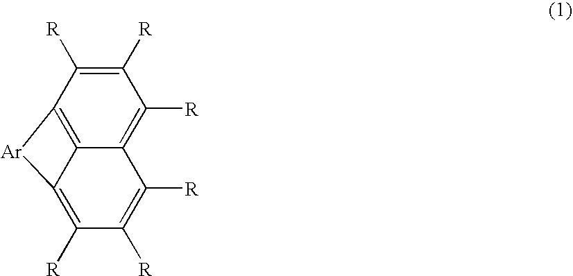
C1([R])=C([R])C2=C3C(=C1[R])C([R])=C([R])C([R])=C3[Ar]2
